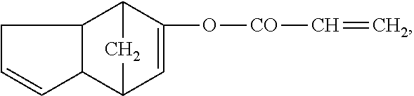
C12C=C(O[CO]C=C)C(C3CC=CC13)C2
